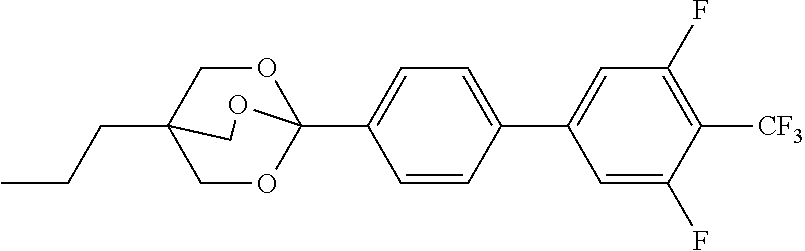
C(CC)C12COC(C3=CC=C(C4=CC(F)=C([CF3])C(F)=C4)C=C3)(OC1)OC2
